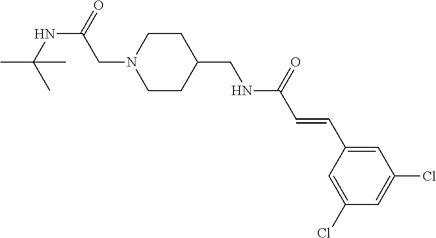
N1(CC(NC(C)(C)C)=O)CCC(CNC(C=CC2=CC(Cl)=CC(Cl)=C2)=O)CC1
